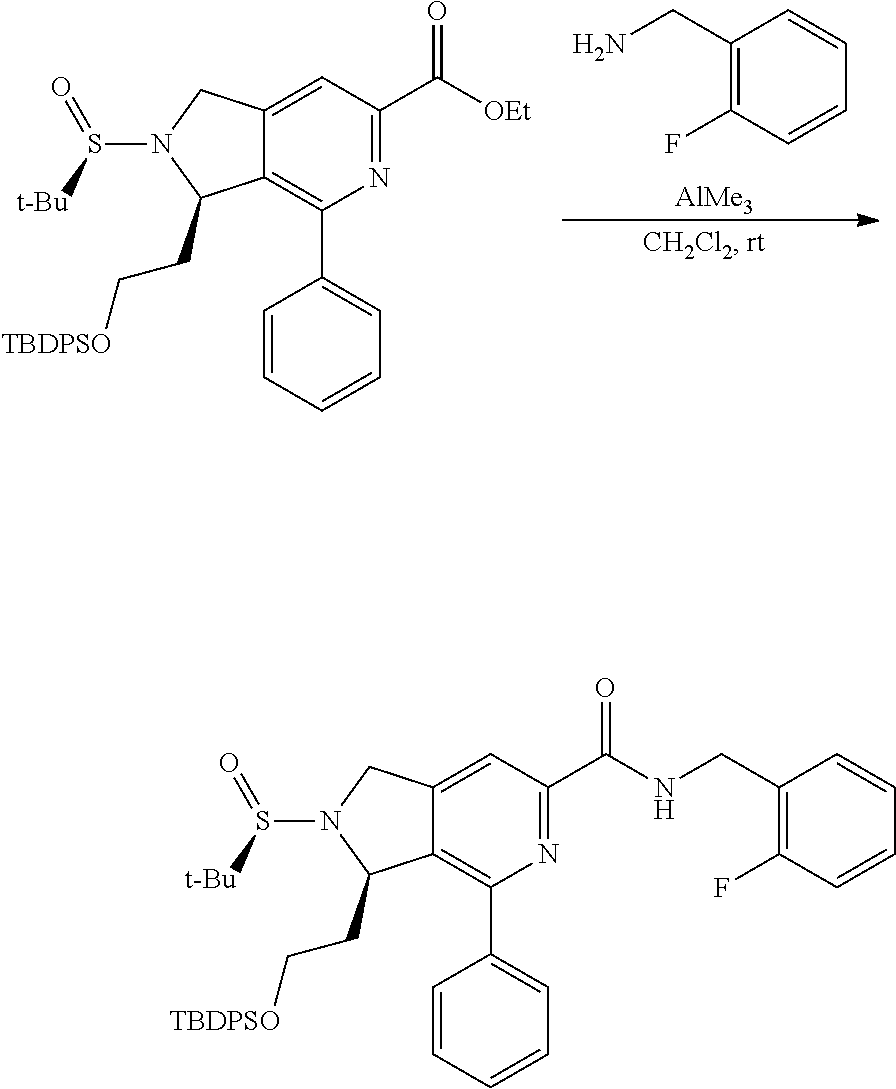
C12=CC(C([OEt])=O)=NC(C3=CC=CC=C3)=C1C(CC[TBDPSO])N(S([t-Bu])=O)C2.C1(CN)=C(F)C=CC=C1.[AlMe3].C12=CC(C(NCC3=C(F)C=CC=C3)=O)=NC(C3=CC=CC=C3)=C1C(CC[TBDPSO])N(S(=O)[t-Bu])C2
